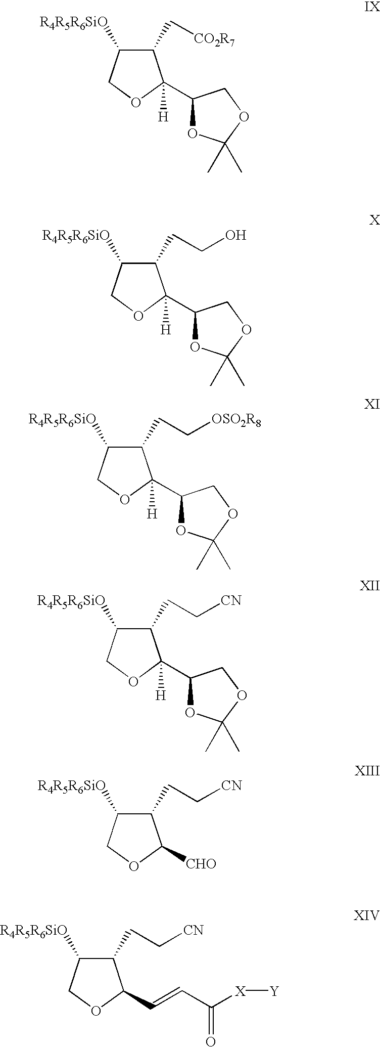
C1(C[CO2R7])C([R4R5R6SiO])COC1(C1OC(C)(C)OC1)[H].C1(CCO)C([R4R5R6SiO])COC1(C1OC(C)(C)OC1)[H].C1(CC[OSO2R8])C([R4R5R6SiO])COC1(C1OC(C)(C)OC1)[H].C1(CC[CN])C([R4R5R6SiO])COC1(C1OC(C)(C)OC1)[H].C1(CC[CN])C([R4R5R6SiO])COC1[CHO].C1(CC[CN])C([R4R5R6SiO])COC1C=CC([X][Y])=O
